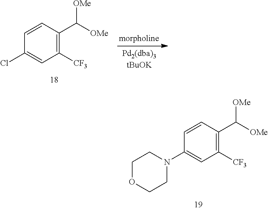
C1=CC(C([OMe])[OMe])=C([CF3])C=C1Cl.C1OCCN(C2=CC([CF3])=C(C([OMe])[OMe])C=C2)C1
